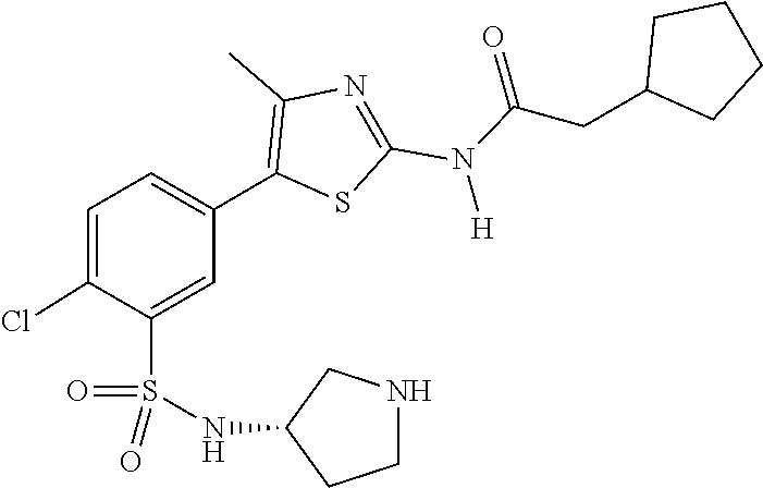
C(N(C1=NC(C)=C(C2=CC=C(Cl)C(S(=O)(=O)NC3CNCC3)=C2)S1)[H])(=O)CC1CCCC1
